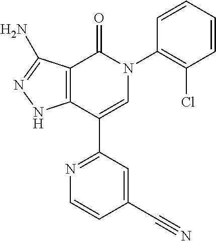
C1=CC=CC(N2C(=O)C3=C(C(C4=NC=CC(C#N)=C4)=C2)NN=C3N)=C1Cl
